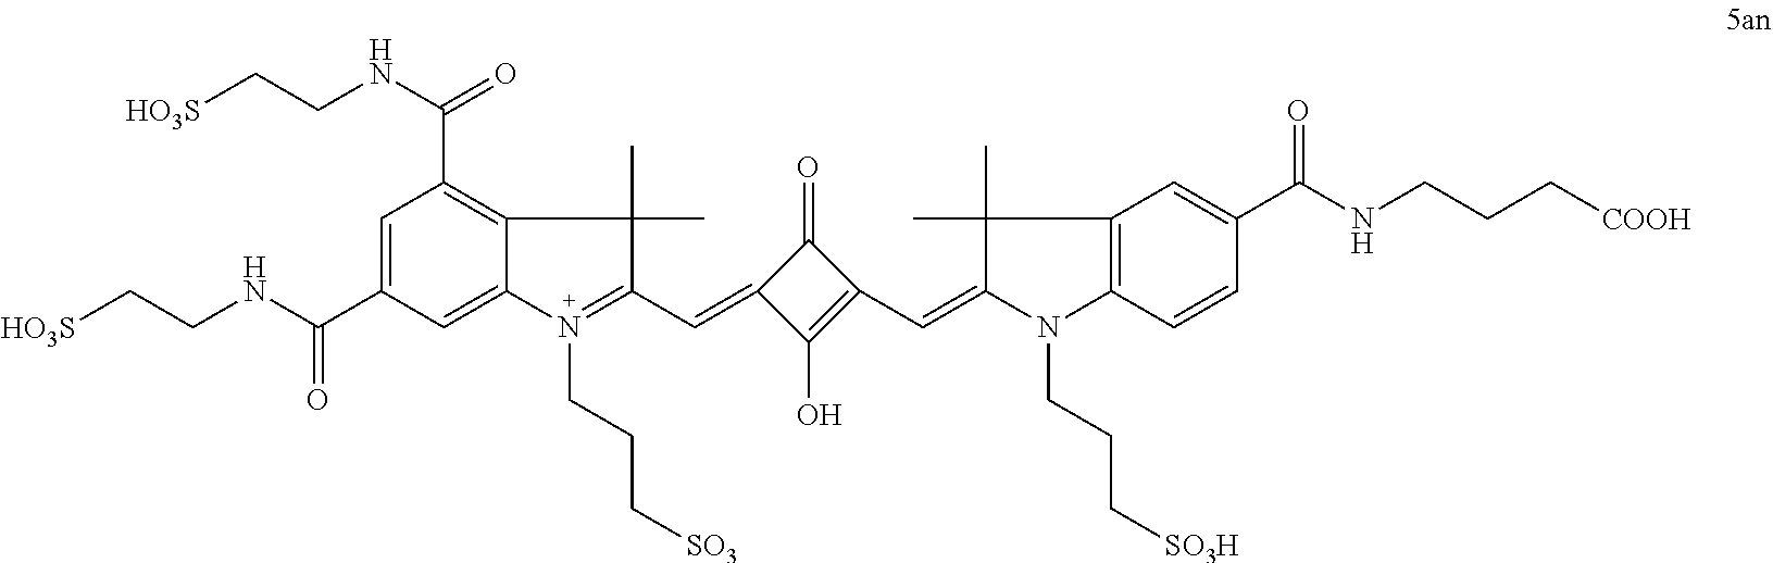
C1=C(C(NCC[HO3S])=O)C=C2C(=C1C(NCC[HO3S])=O)C(C)(C)C(C=C1C(O)=C(C=C3N(CCC[SO3H])C4=C(C3(C)C)C=C(C(NCCC[COOH])=O)C=C4)C1=O)=N2CCC[SO3]
